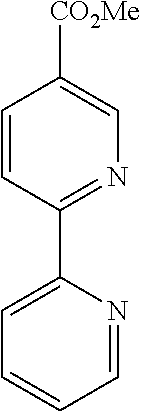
C1=CC(C2=CC=CC=N2)=NC=C1[CO2Me]
